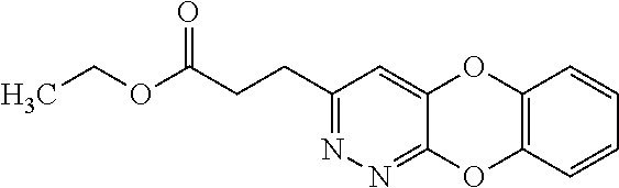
C1(CCC(OCC)=O)=NN=C2C(=C1)OC1=C(O2)C=CC=C1
